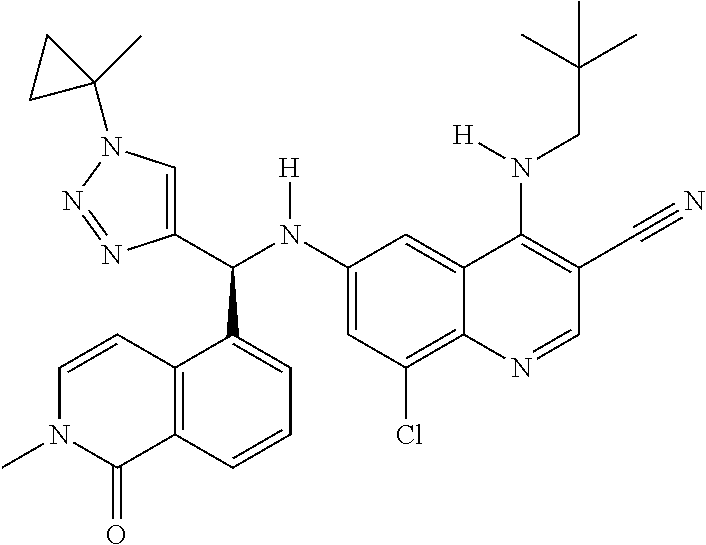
C1(N(C(C2=CN(C3(C)CC3)N=N2)C2=CC=CC3=C2C=CN(C)C3=O)[H])=CC(Cl)=C2C(=C1)C(N(CC(C)(C)C)[H])=C(C#N)C=N2
